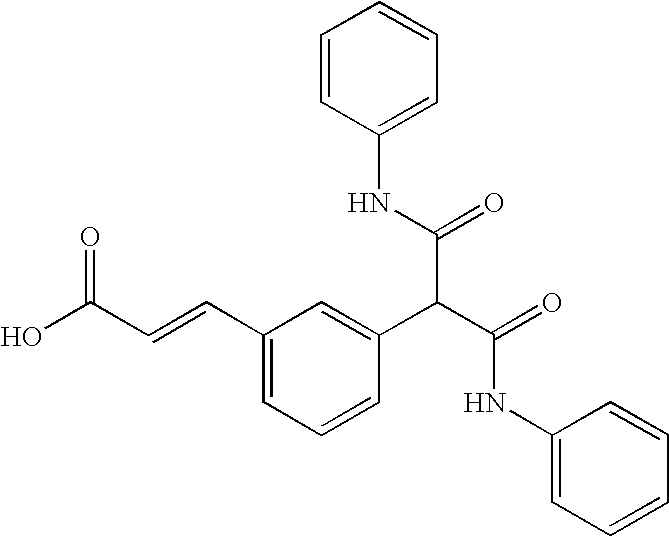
C1=CC(NC(C(C(=O)NC2=CC=CC=C2)C2=CC(C=CC(O)=O)=CC=C2)=O)=CC=C1
